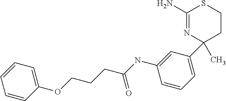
C1(N)=NC(C)(C2=CC=CC(NC(CCCOC3=CC=CC=C3)=O)=C2)CCS1
